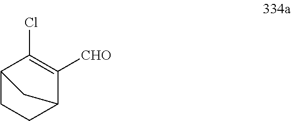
C1CC2C([CHO])=C(Cl)C1C2
